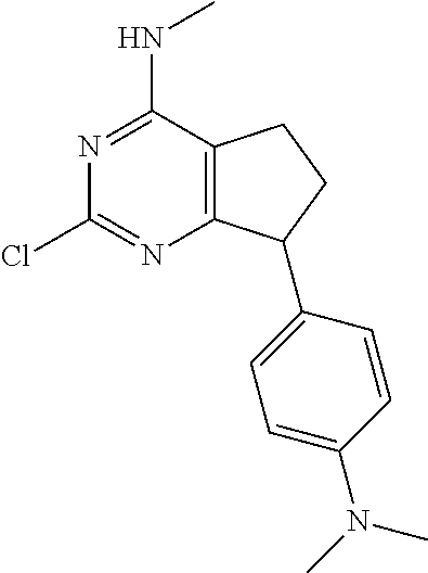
N1=C(NC)C2=C(N=C1Cl)C(C1=CC=C(N(C)C)C=C1)CC2
